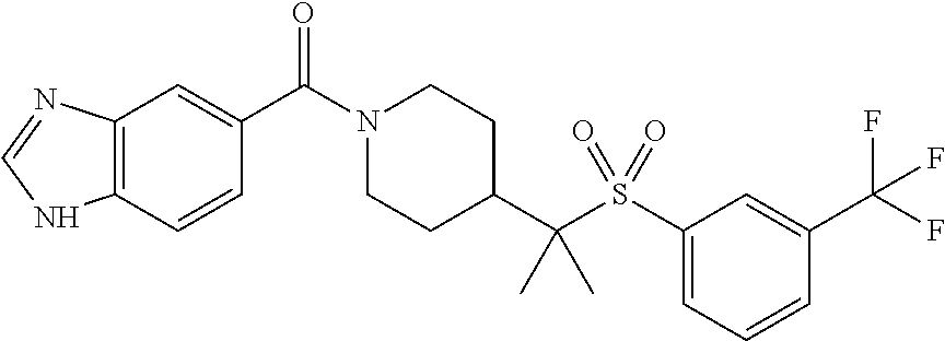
C1(C(N2CCC(C(S(C3=CC=CC(C(F)(F)F)=C3)(=O)=O)(C)C)CC2)=O)=CC2=C(C=C1)NC=N2
